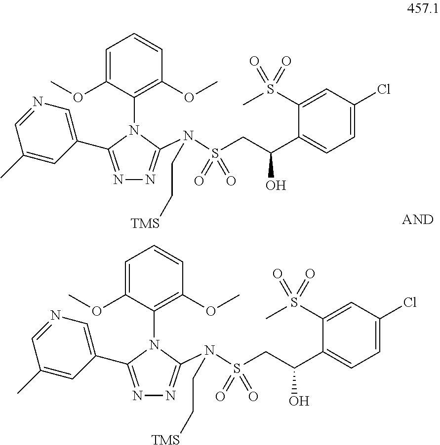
C1=C(OC)C(N2C(C3=CN=CC(C)=C3)=NN=C2N(S(CC(C2=CC=C(Cl)C=C2S(C)(=O)=O)O)(=O)=O)CC[TMS])=C(OC)C=C1.C1=C(OC)C(N2C(C3=CN=CC(C)=C3)=NN=C2N(S(CC(C2=CC=C(Cl)C=C2S(C)(=O)=O)O)(=O)=O)CC[TMS])=C(OC)C=C1
